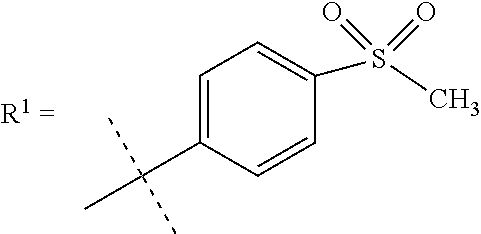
C1=C(C(C)(C)C)C=CC(S(C)(=O)=O)=C1
